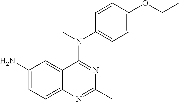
C1(N)=CC=C2C(=C1)C(N(C)C1=CC=C(OCC)C=C1)=NC(C)=N2
